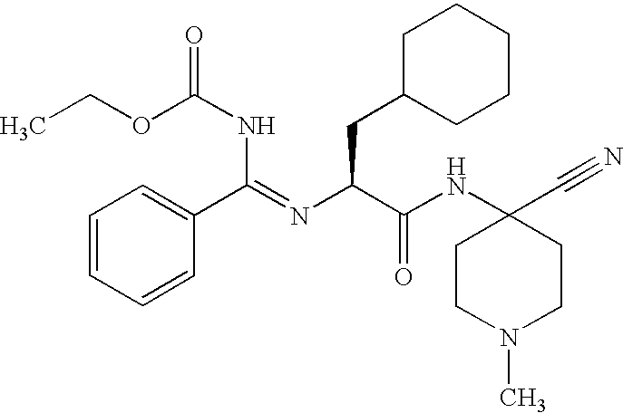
O(C(NC(C1=CC=CC=C1)=NC(C(NC1(C#N)CCN(C)CC1)=O)CC1CCCCC1)=O)CC
